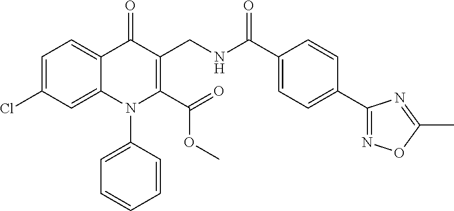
C1=C(Cl)C=C2C(=C1)C(=O)C(CNC(C1=CC=C(C3=NOC(C)=N3)C=C1)=O)=C(C(=O)OC)N2C1=CC=CC=C1
